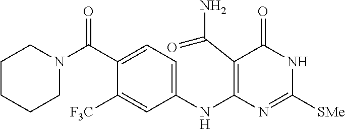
C1(NC2=C(C(N)=O)C(=O)NC([SMe])=N2)=CC=C(C(N2CCCCC2)=O)C([F3C])=C1
